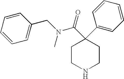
C1CNCCC1(C1=CC=CC=C1)C(N(CC1=CC=CC=C1)C)=O
